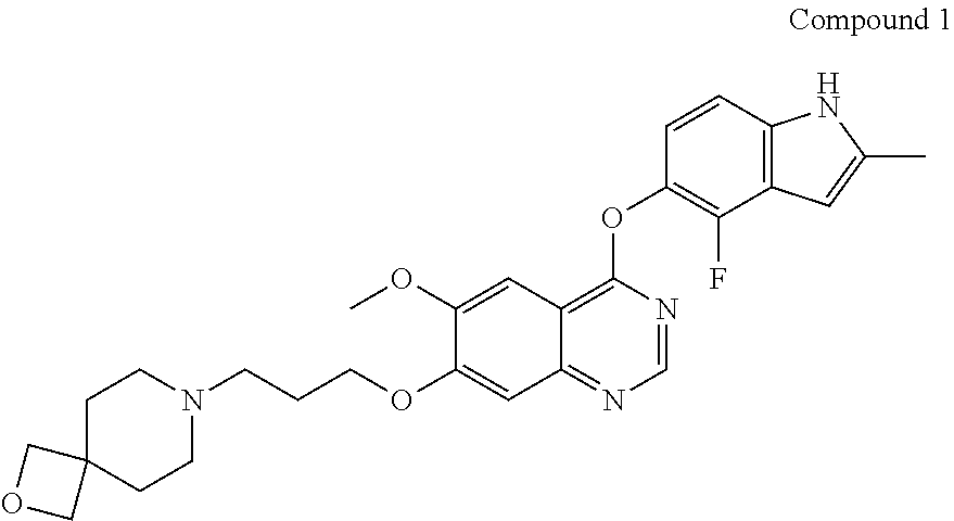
C1(OC2=C(F)C3=C(C=C2)NC(C)=C3)=C2C(=NC=N1)C=C(OCCCN1CCC3(CC1)COC3)C(OC)=C2
